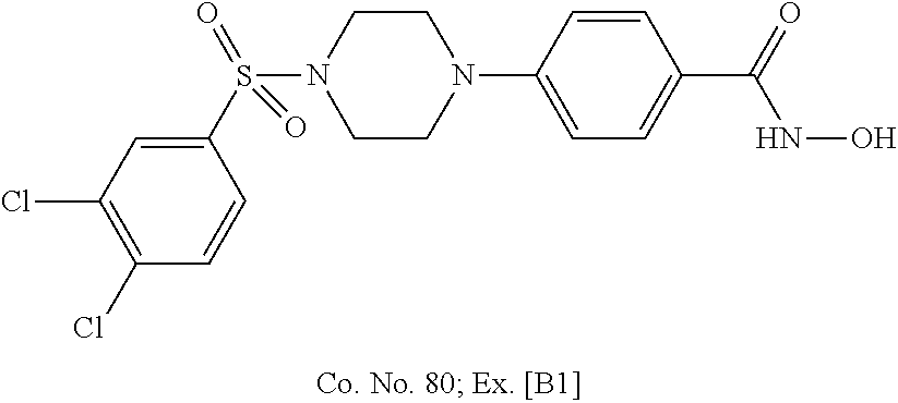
N1(C2=CC=C(C(=O)NO)C=C2)CCN(S(C2=CC(Cl)=C(Cl)C=C2)(=O)=O)CC1
